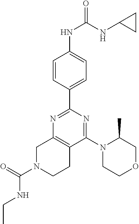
N1=C(C2=CC=C(NC(=O)NC3CC3)C=C2)N=C(N2CCOCC2C)C2=C1CN(C(=O)NCC)CC2
